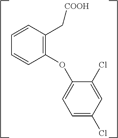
C1(OC2=CC=C(Cl)C=C2Cl)=C(C[COOH])C=CC=C1
